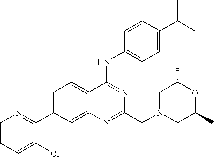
C1=CC=C(Cl)C(C2=CC=C3C(=C2)N=C(CN2CC(C)OC(C)C2)N=C3NC2=CC=C(C(C)C)C=C2)=N1
